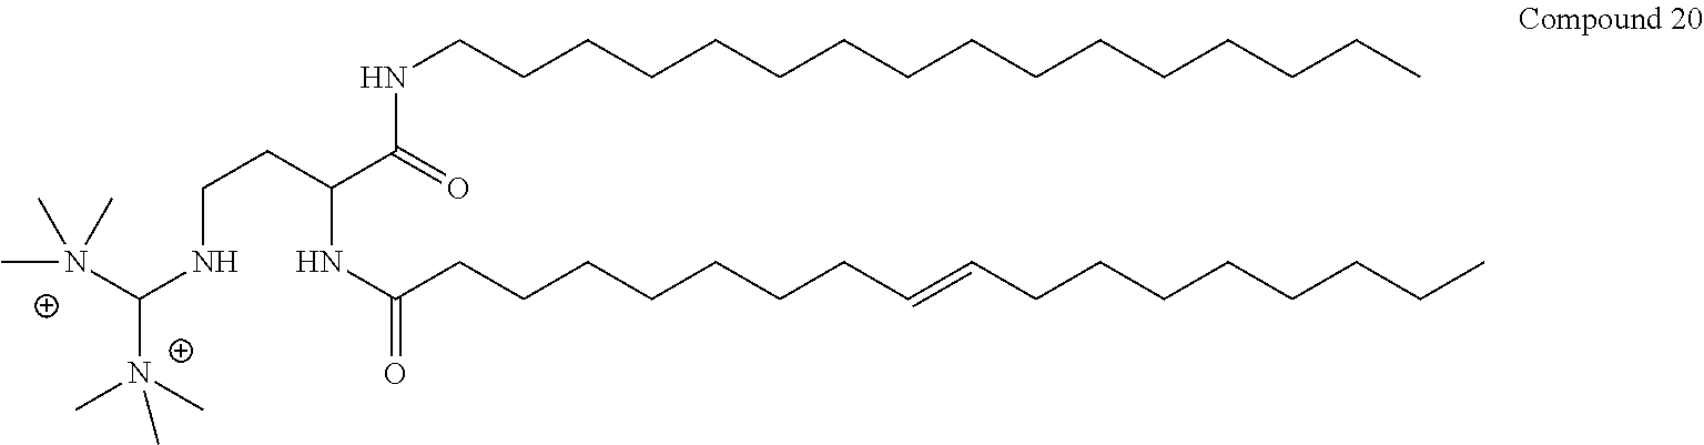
N(C(NCCC(NC(=O)CCCCCCCC=CCCCCCCCC)C(NCCCCCCCCCCCCCCCC)=O)[N+](C)(C)C)(C)(C)C
